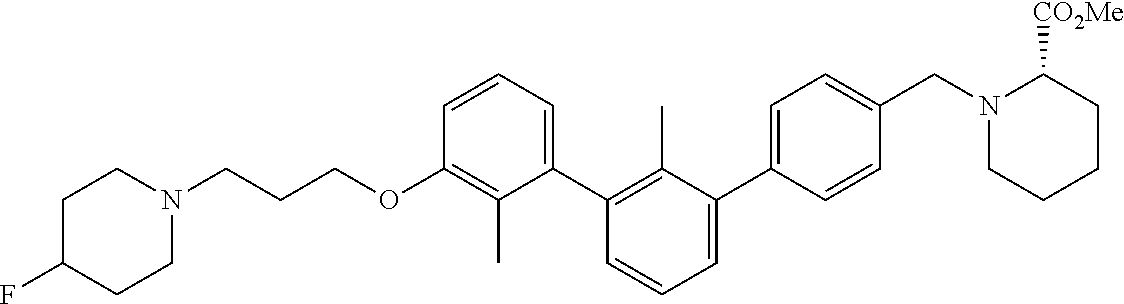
C1(OCCCN2CCC(F)CC2)=C(C)C(C2=C(C)C(C3=CC=C(CN4CCCCC4[CO2Me])C=C3)=CC=C2)=CC=C1
